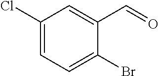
C1(Cl)=CC=C(Br)C(C=O)=C1
